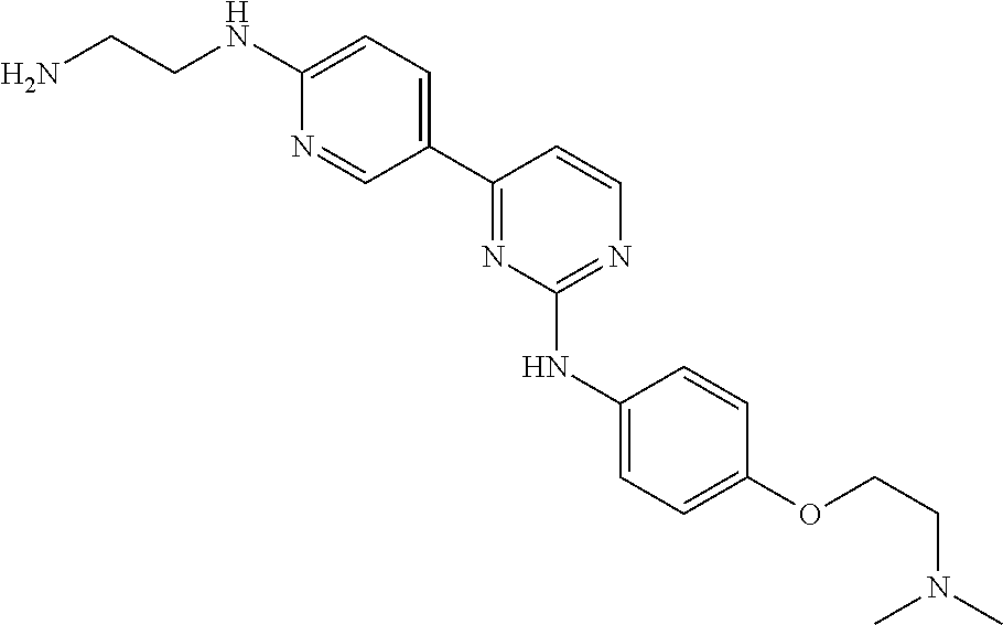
C1=C(NCCN)N=CC(C2=NC(NC3=CC=C(OCCN(C)C)C=C3)=NC=C2)=C1
